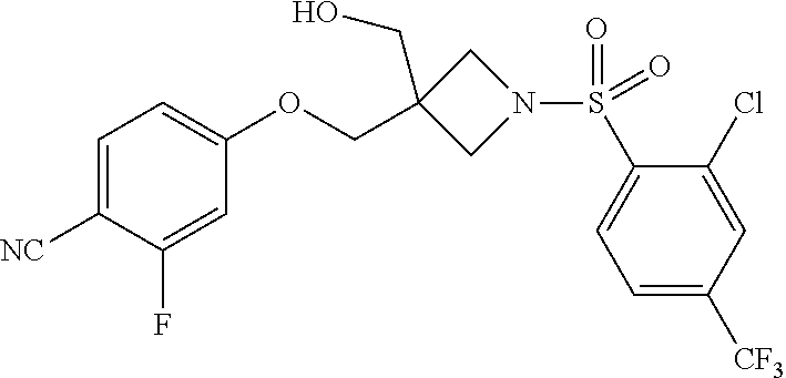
C1=C([NC])C(F)=CC(OCC2(CO)CN(S(C3=CC=C([CF3])C=C3Cl)(=O)=O)C2)=C1
